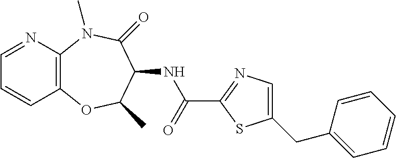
C1=NC2=C(C=C1)OC(C)C(NC(C1=NC=C(CC3=CC=CC=C3)S1)=O)C(=O)N2C
